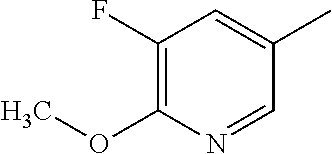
C1(OC)=C(F)C=C(C)C=N1
